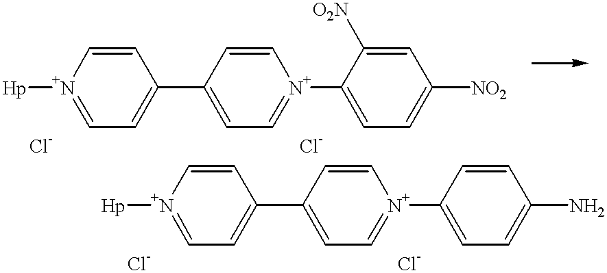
C1=[N+]([Hp])C=CC(C2=CC=[N+](C3=CC=C([NO2])C=C3[O2N])C=C2)=C1.C1=[N+]([Hp])C=CC(C2=CC=[N+](C3=CC=C(N)C=C3)C=C2)=C1
